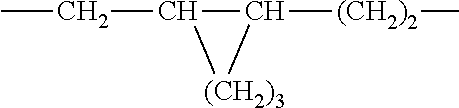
C1(CC)C([(CH2)2]C)[(CH2)3]1
